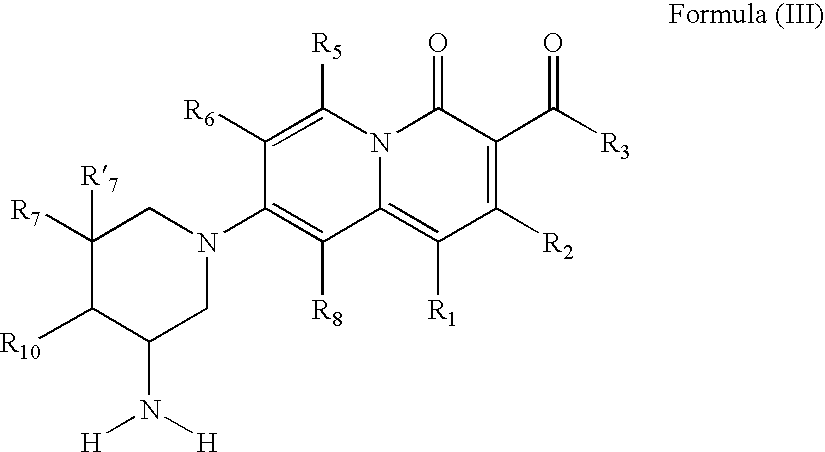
C1(N([H])[H])CN(C2=C([R8])C3=C([R1])C([R2])=C(C([R3])=O)C(=O)N3C([R5])=C2[R6])CC([R7])([R7])C1[R10]
